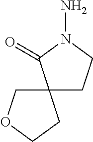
C12(CCN(N)C1=O)COCC2
